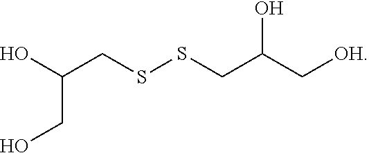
OC(CSSCC(C[OH])O)CO
